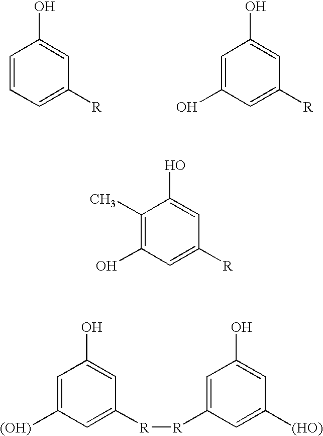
C1=CC=C([R])C=C1O.C1=C(O)C=C([R])C=C1O.C1(C)=C(O)C=C([R])C=C1O.C1=C([(OH)])C=C([R][R]C2=CC(O)=CC([(HO)])=C2)C=C1O
